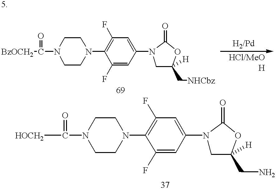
C1CN(C2=C(F)C=C(N3CC([H])(C[NHCbz])OC3=O)C=C2F)CCN1C(=O)[BzOCH2].C1CN(C2=C(F)C=C(N3CC([H])(CN)OC3=O)C=C2F)CCN1C(=O)[HOCH2]
